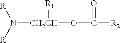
N([CH2CH]([R1])OC(=O)[R2])([R])[R]
